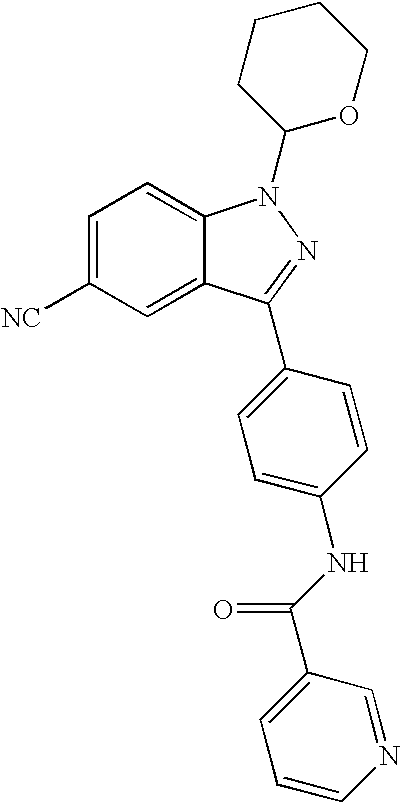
C1=C([NC])C=C2C(=C1)N(C1OCCCC1)N=C2C1=CC=C(NC(=O)C2=CC=CN=C2)C=C1
